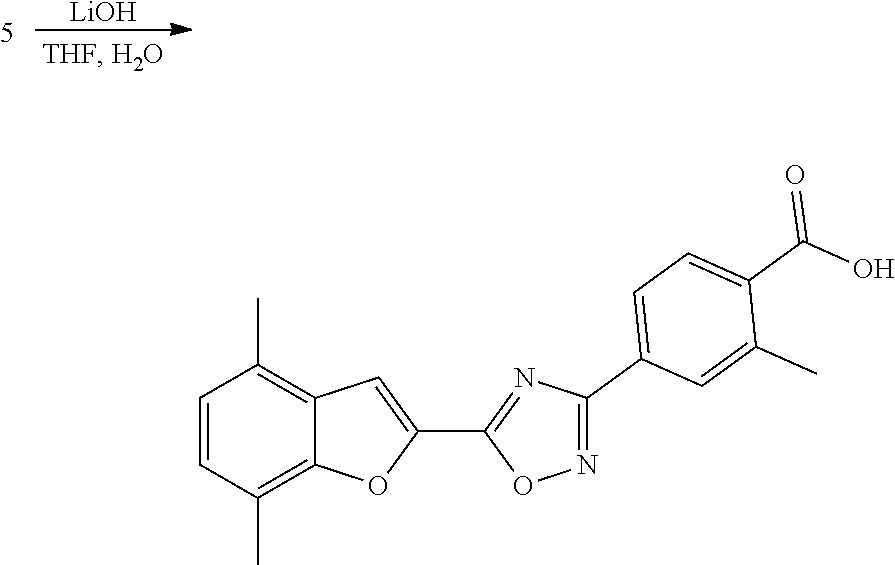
C1=CC(C)=C2C(=C1C)C=C(C1=NC(C3=CC=C(C(O)=O)C(C)=C3)=NO1)O2.[LiOH]
